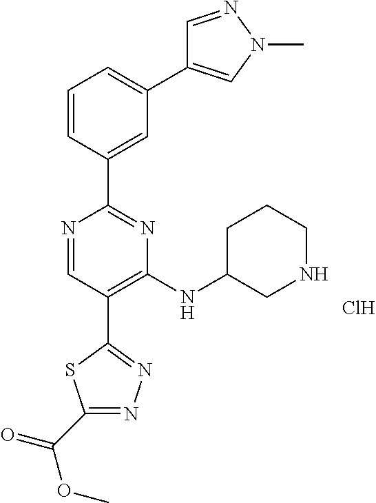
C1=CC(C2=NC(NC3CNCCC3)=C(C3=NN=C(C(=O)OC)S3)C=N2)=CC(C2=CN(C)N=C2)=C1.Cl
